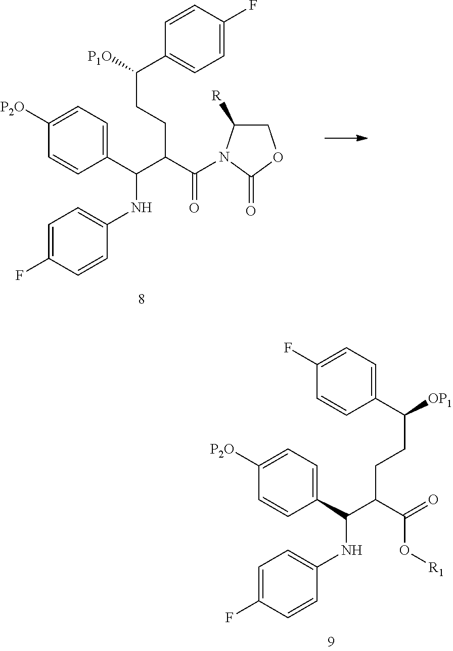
C1(C(C(C(=O)N2C([R])COC2=O)CCC([P1O])C2=CC=C(F)C=C2)NC2=CC=C(F)C=C2)=CC=C([P2O])C=C1.C1(C(C(C(O[R1])=O)CCC([OP1])C2=CC=C(F)C=C2)NC2=CC=C(F)C=C2)=CC=C([P2O])C=C1
